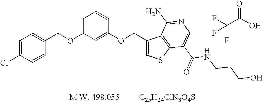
[C25H24ClN3O4S].C1=C(Cl)C=CC(COC2=CC=CC(OCC3=CSC4=C3C(N)=NC=C4C(NCCCO)=O)=C2)=C1.FC(C(O)=O)(F)F
